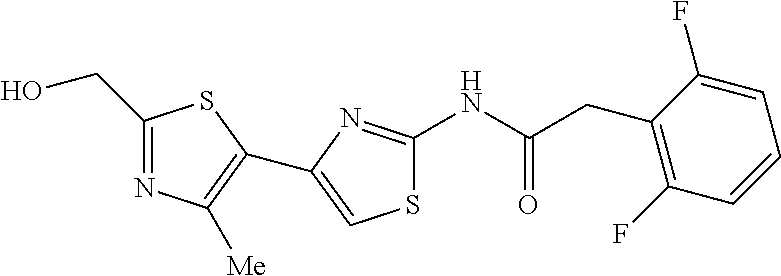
S1C(NC(CC2=C(F)C=CC=C2F)=O)=NC(C2=C([Me])N=C(CO)S2)=C1
